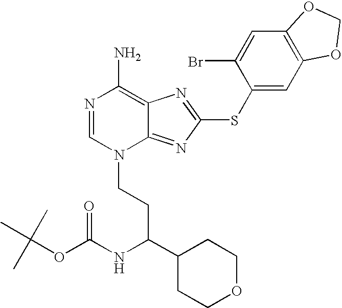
N1=CN(CCC(C2CCOCC2)NC(OC(C)(C)C)=O)C2=NC(SC3=CC4=C(C=C3Br)OCO4)=NC2=C1N
